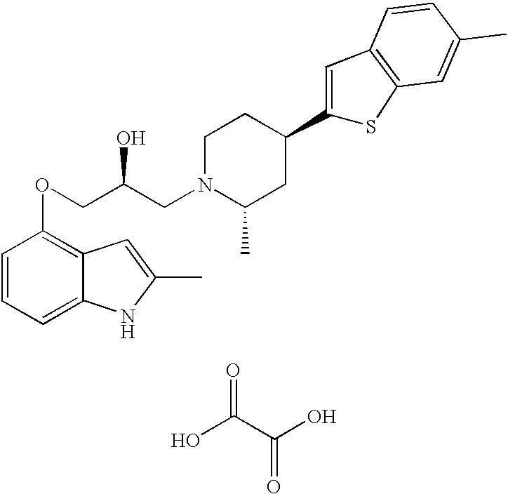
C1=CC=C2C(=C1OCC(CN1C(C)CC(C3=CC4=C(S3)C=C(C)C=C4)CC1)O)C=C(C)N2.OC(C(O)=O)=O
